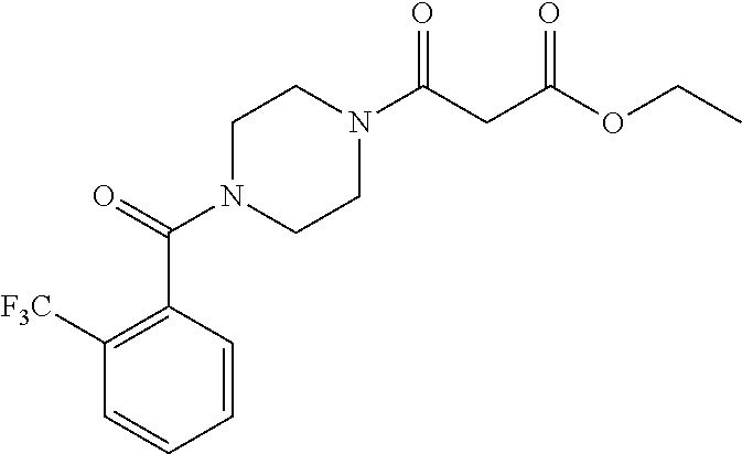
C1N(C(=O)C2=C([F3C])C=CC=C2)CCN(C(CC(OCC)=O)=O)C1
